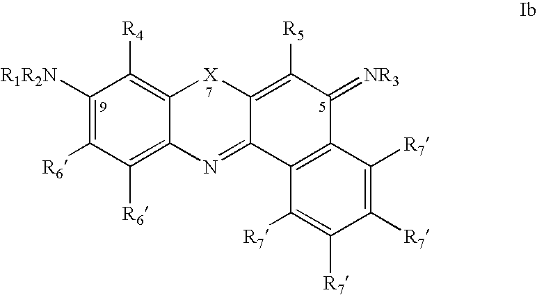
C1([R1R2N])=C([R6])C([R6])=C2C(=C1[R4])[X]C1=C([R5])C(=[NR3])C3=C(C1=N2)C([R7])=C([R7])C([R7])=C3[R7]
